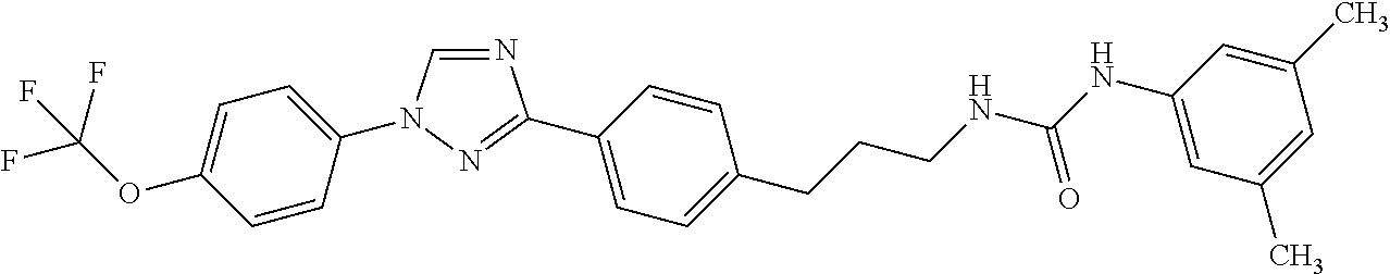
C1=C(OC(F)(F)F)C=CC(N2C=NC(C3=CC=C(CCCNC(NC4=CC(C)=CC(C)=C4)=O)C=C3)=N2)=C1
